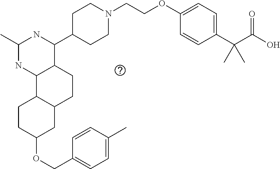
O(C1CC2C(CC1)C1C(CC2)C(C2CCN(CCOC3=CC=C(C(C(O)=O)(C)C)C=C3)CC2)NC(C)N1)CC1=CC=C(C)C=C1
